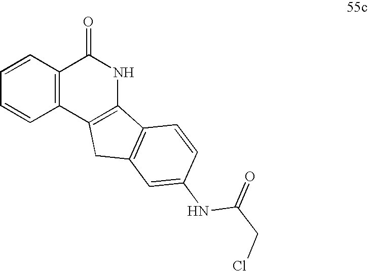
C1=CC2=C(C=C1)C1=C(NC2=O)C2=C(C1)C=C(NC(CCl)=O)C=C2
